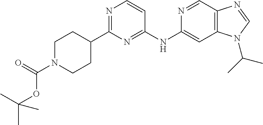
N1=CC2=C(C=C1NC1=NC(C3CCN(C(=O)OC(C)(C)C)CC3)=NC=C1)N(C(C)C)C=N2
